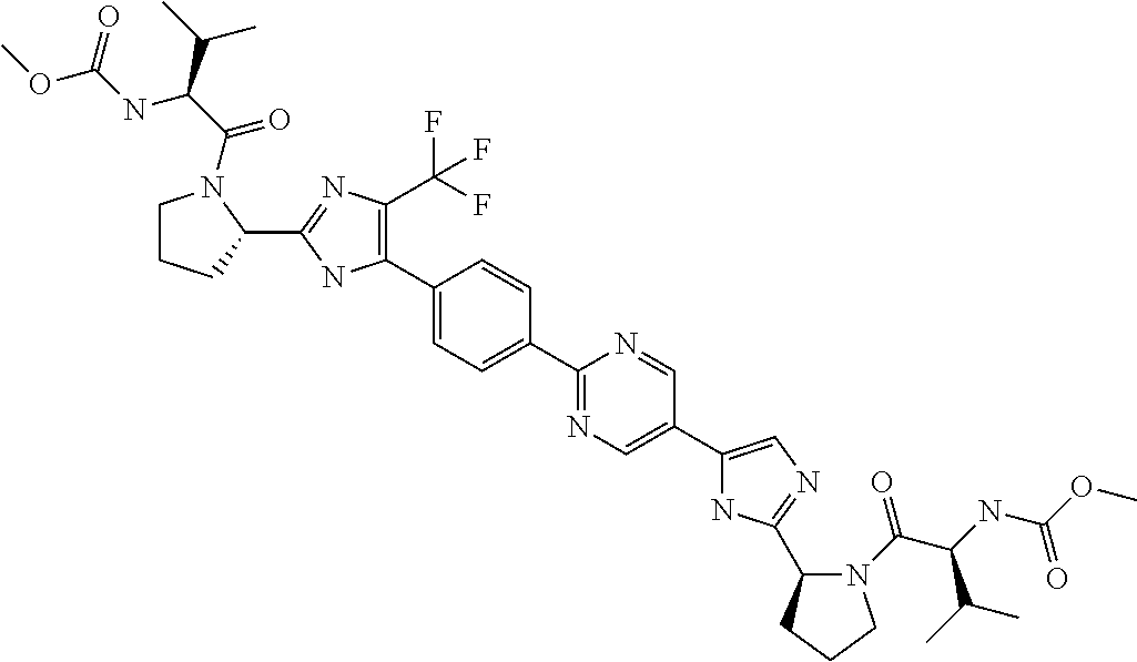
C1(C2=C(C(F)(F)F)N=C(C3CCCN3C(C(C(C)C)NC(OC)=O)=O)N2)=CC=C(C2=NC=C(C3=CN=C(C4N(C(C(C(C)C)NC(OC)=O)=O)CCC4)N3)C=N2)C=C1
